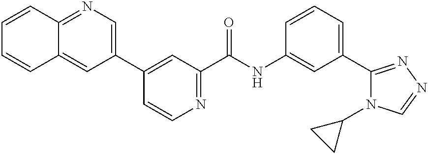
C12=NC=C(C3=CC(C(NC4=CC(C5=NN=CN5C5CC5)=CC=C4)=O)=NC=C3)C=C1C=CC=C2
